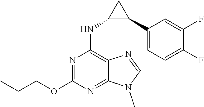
N1(C)C=NC2=C(NC3C(C4=CC=C(F)C(F)=C4)C3)N=C(OCCC)N=C12
